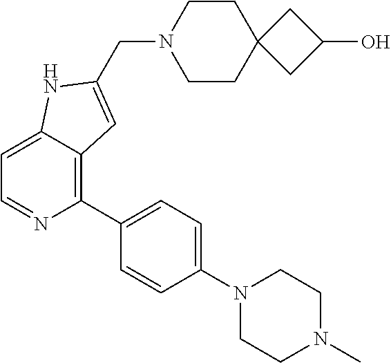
C1=C2C(=C(C3=CC=C(N4CCN(C)CC4)C=C3)N=C1)C=C(CN1CCC3(CC1)CC(O)C3)N2
